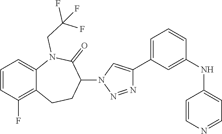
C1=CC(F)=C2C(=C1)N(CC(F)(F)F)C(=O)C(N1C=C(C3=CC=CC(NC4=CC=NC=C4)=C3)N=N1)CC2
